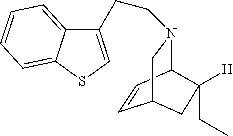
C1(CCN2C3C=CC(C2)CC3([H])CC)=CSC2=CC=CC=C12
